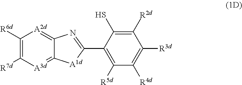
C1([R6d])=C([R7d])[A3d]=C2C(=[A2d]1)N=C(C1=C([R5d])C([R4d])=C([R3d])C([R2d])=C1S)[A1d]2
